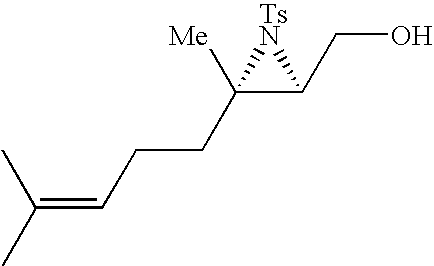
C(C1([Me])C(CO)[TsN]1)CC=C(C)C
